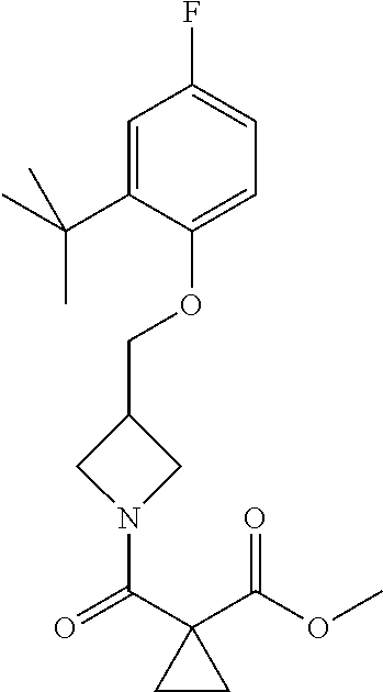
O(C1=CC=C(F)C=C1C(C)(C)C)CC1CN(C(C2(C(OC)=O)CC2)=O)C1
